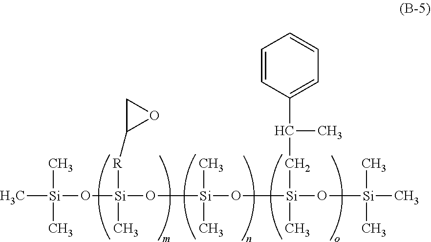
C[Si](C)(C)O[Si](O[Si](C)(C)O[Si](CC(C)C1=CC=CC=C1)(C)O[Si](C)(C)C)(C)[R]C1OC1
